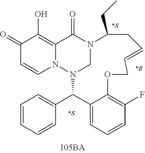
C1(=O)C=CN2C(=C1O)C(=O)N1CN2C(C2=CC=CC=C2)C2=CC=CC(F)=C2OCC=CCC1CC
